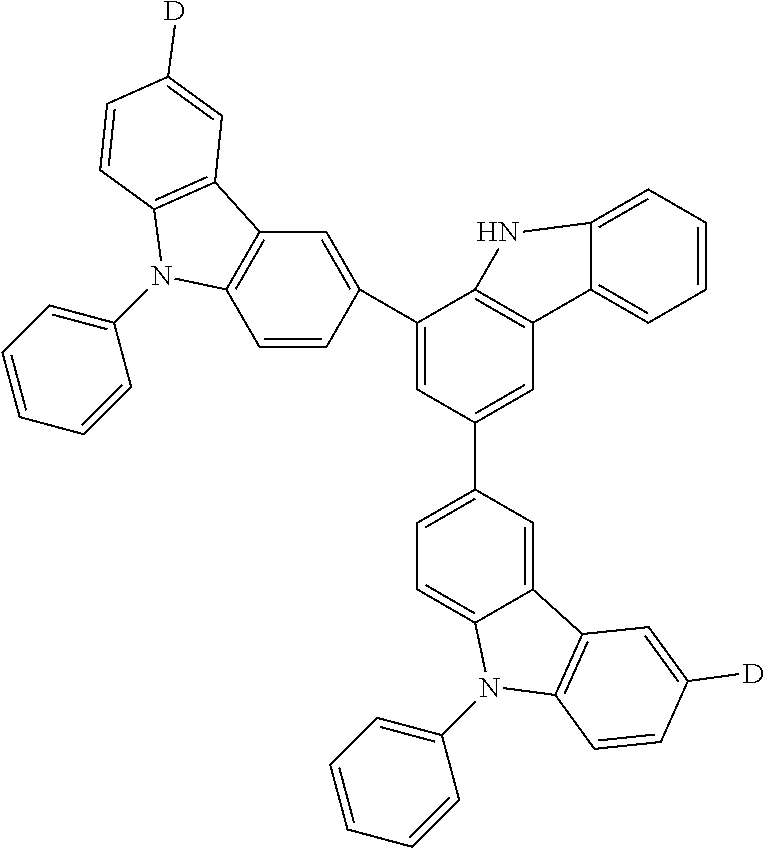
C1(C2=CC3=C(C=C2)N(C2=CC=CC=C2)C2=C3C=C([D])C=C2)=CC(C2=CC=C3C(=C2)C2=C(N3C3=CC=CC=C3)C=CC([D])=C2)=CC2=C1NC1=CC=CC=C21
